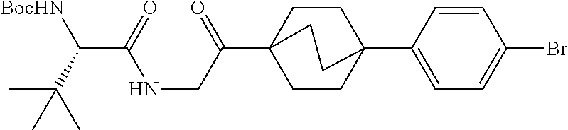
C1CC2(C3=CC=C(Br)C=C3)CCC1(C(=O)CNC(C([BocHN])C(C)(C)C)=O)CC2
